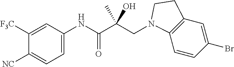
C1=C(NC(C(CN2C3=C(C=C(Br)C=C3)CC2)(C)O)=O)C=C([F3C])C([NC])=C1
